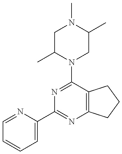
C1=NC(C2=NC3=C(C(N4CC(C)N(C)CC4C)=N2)CCC3)=CC=C1
